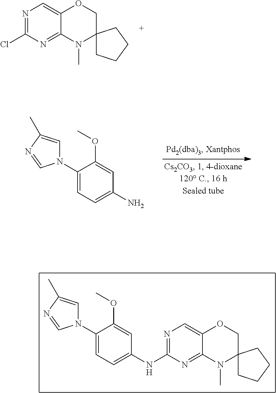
N1=C(Cl)N=C2C(=C1)OCC1(N2C)CCCC1.C1(N2C=C(C)N=C2)=CC=C(N)C=C1OC.C1(N2C=C(C)N=C2)=CC=C(NC2=NC=C3C(=N2)N(C)C2(CO3)CCCC2)C=C1OC
